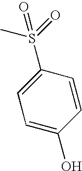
CS(C1=CC=C(O)C=C1)(=O)=O
